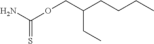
NC(OCC(CCCC)CC)=S
